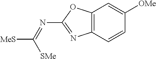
C1(N=C([MeS])[SMe])=NC2=C(O1)C=C([OMe])C=C2
